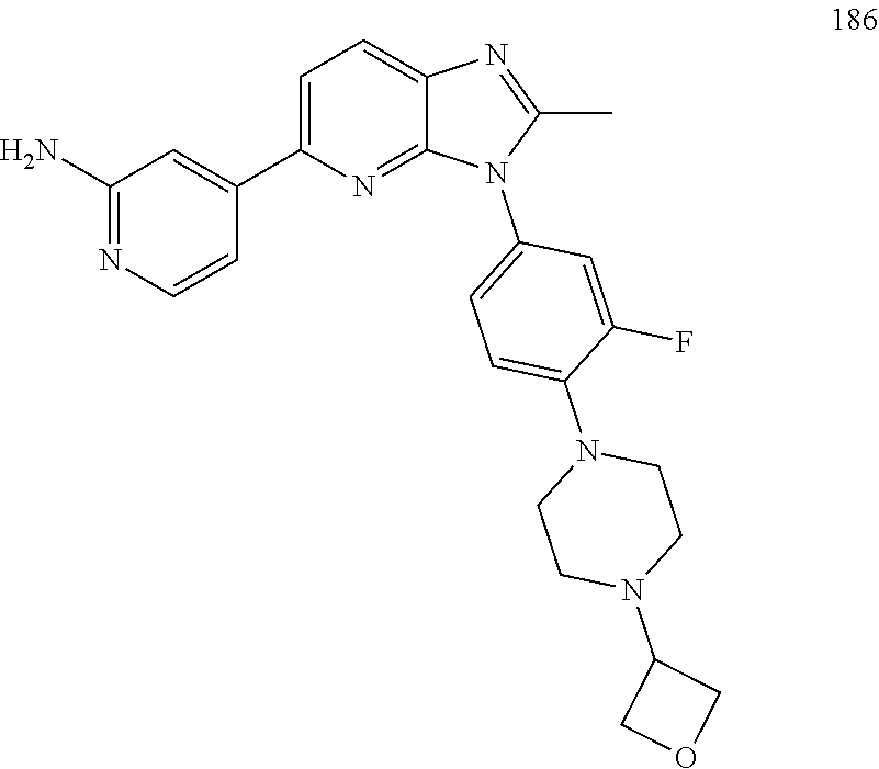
N1(C2=CC=C(N3C(C)=NC4=CC=C(C5=CC(N)=NC=C5)N=C34)C=C2F)CCN(C2COC2)CC1
